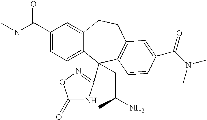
C1(C(N(C)C)=O)=CC=C2C(=C1)CCC1=C(C2(C2=NOC(=O)N2)CC(N)C)C=CC(C(N(C)C)=O)=C1
